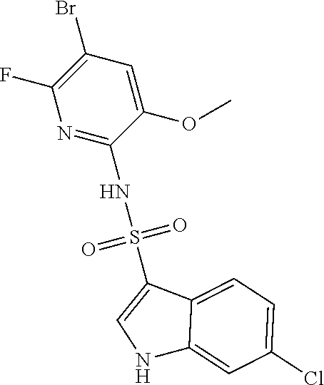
C1(Br)=C(F)N=C(NS(=O)(=O)C2=CNC3=CC(Cl)=CC=C23)C(OC)=C1
